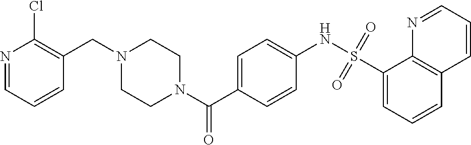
C(N1CCN(C(C2=CC=C(NS(C3=CC=CC4=C3N=CC=C4)(=O)=O)C=C2)=O)CC1)C1=C(Cl)N=CC=C1
